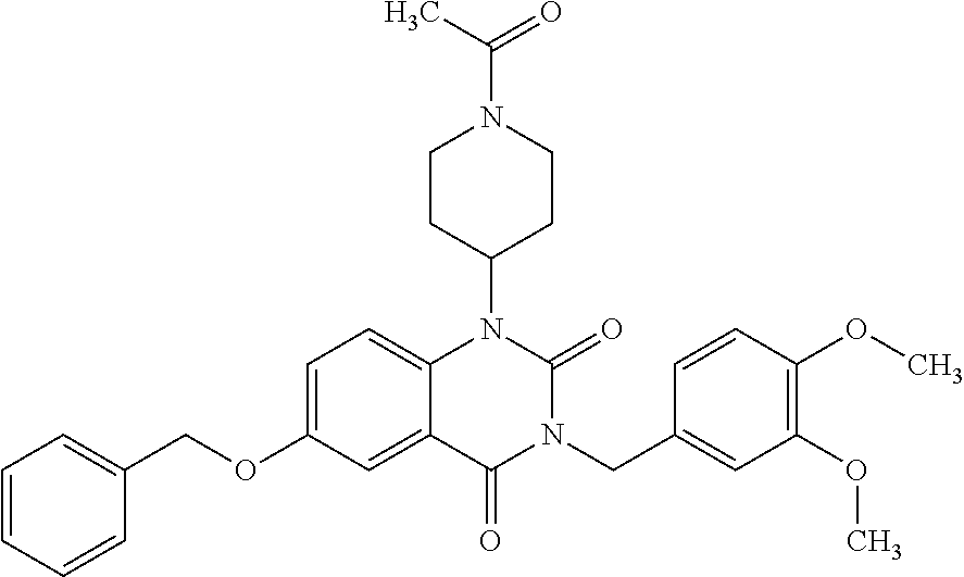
C1=C(OCC2=CC=CC=C2)C=C2C(=C1)N(C1CCN(C(C)=O)CC1)C(=O)N(CC1=CC(OC)=C(OC)C=C1)C2=O
